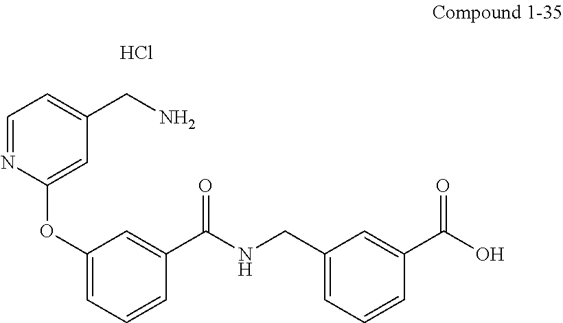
C1=NC(OC2=CC=CC(C(NCC3=CC=CC(C(O)=O)=C3)=O)=C2)=CC(CN)=C1.Cl
